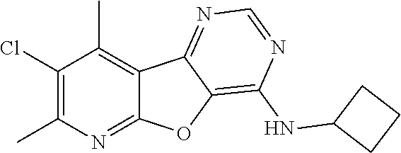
C1(Cl)=C(C)N=C2C(=C1C)C1=NC=NC(NC3CCC3)=C1O2
